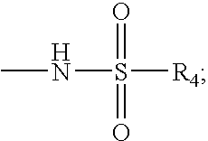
[R4]S(=O)(=O)NC
